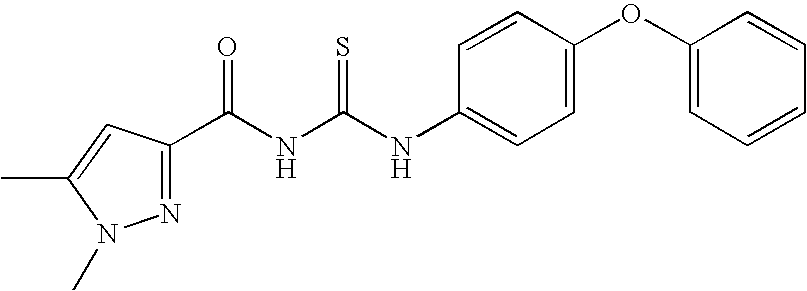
N1=C(C(NC(NC2=CC=C(OC3=CC=CC=C3)C=C2)=S)=O)C=C(C)N1C
